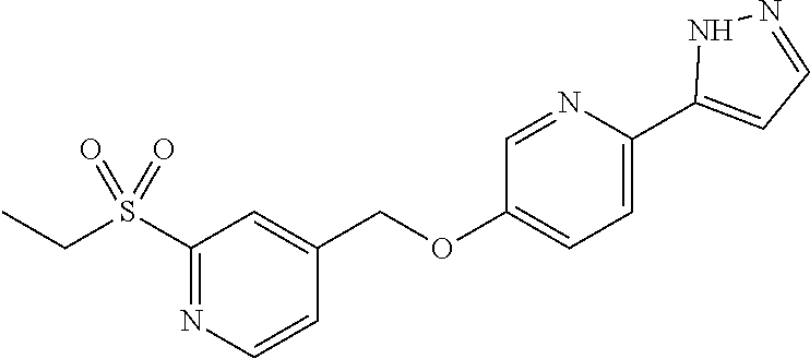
C1=C(C2=CC=NN2)N=CC(OCC2=CC(S(CC)(=O)=O)=NC=C2)=C1
